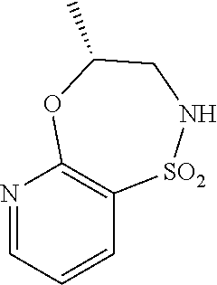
N1=CC=CC2=C1OC(C)CN[SO2]2
